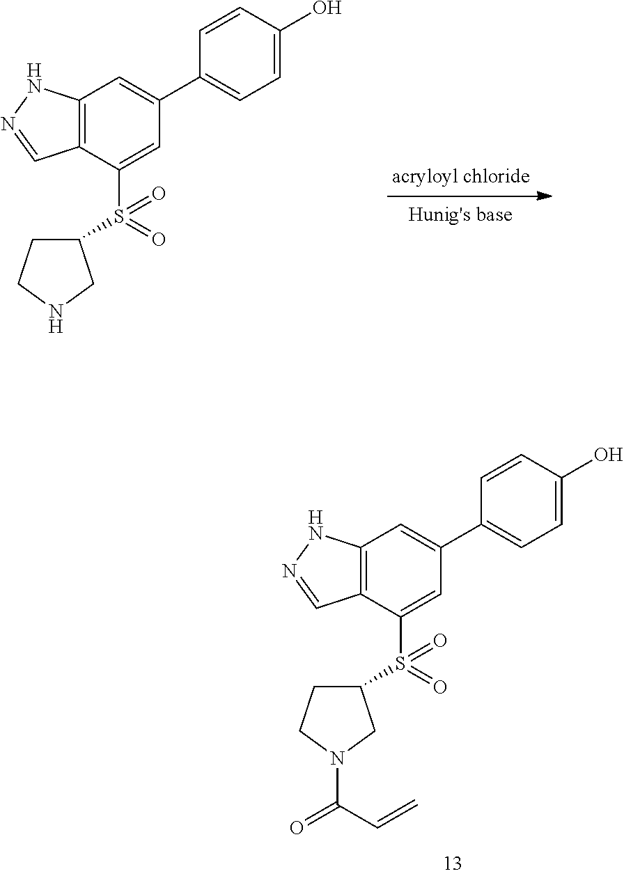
C12=C(C(S(C3CCNC3)(=O)=O)=CC(C3=CC=C(O)C=C3)=C1)C=NN2.C12=C(C(S(C3CCN(C(C=C)=O)C3)(=O)=O)=CC(C3=CC=C(O)C=C3)=C1)C=NN2
